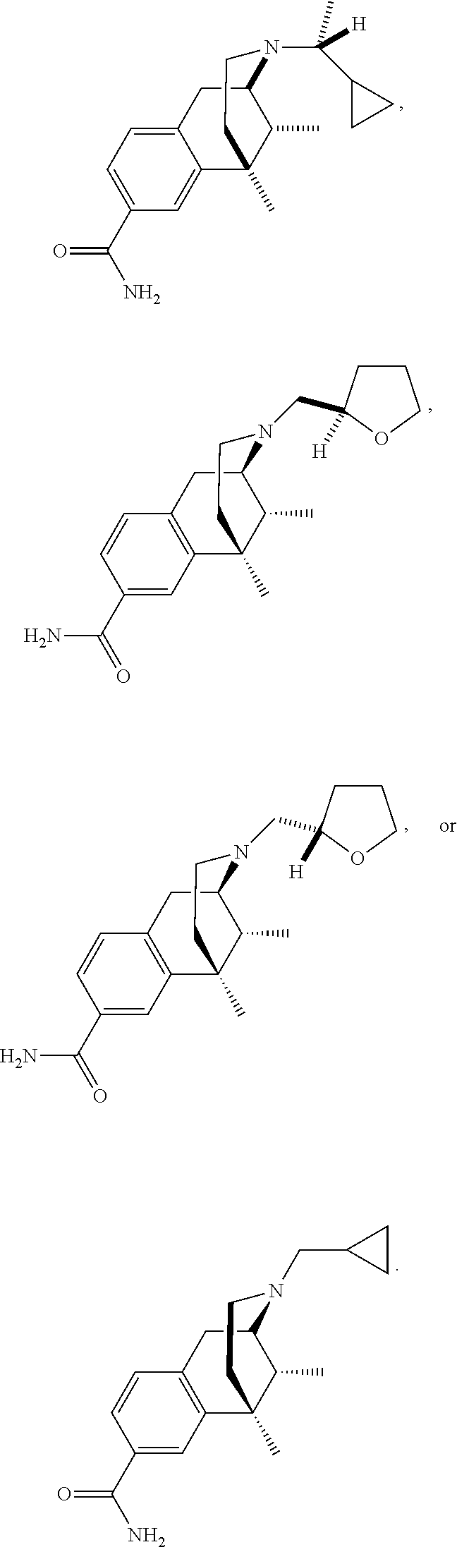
C1(C(N)=O)=CC=C2C(=C1)C1(C)C(C)C(C2)N(C(C2CC2)([H])C)CC1.C1(C(=O)N)=CC2=C(C=C1)CC1C(C)C2(C)CCN1CC1([H])CCCO1.C1(C(=O)N)=CC2=C(C=C1)CC1C(C)C2(C)CCN1CC1([H])CCCO1.C1(C(N)=O)=CC2=C(C=C1)CC1C(C)C2(C)CCN1CC1CC1
